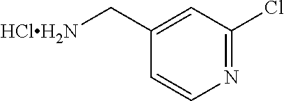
N1=C(Cl)C=C(C[HClH2N])C=C1
